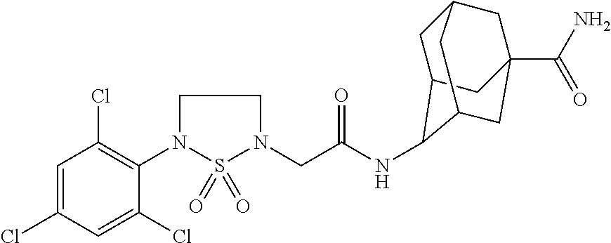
C1=C(Cl)C=C(Cl)C(N2S(=O)(=O)N(CC(NC3C4CC5CC(C(N)=O)(CC3C5)C4)=O)CC2)=C1Cl
